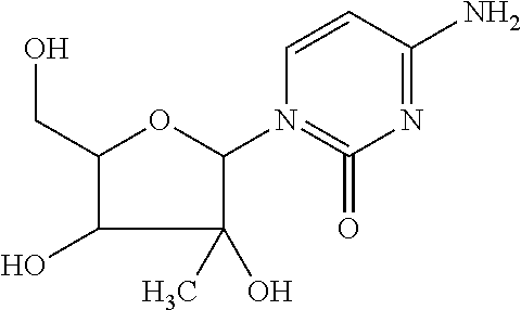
C1=CN(C2OC(CO)C(O)C2(C)O)=C(=O)N=C1N
